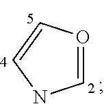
C1=OC=CN1
